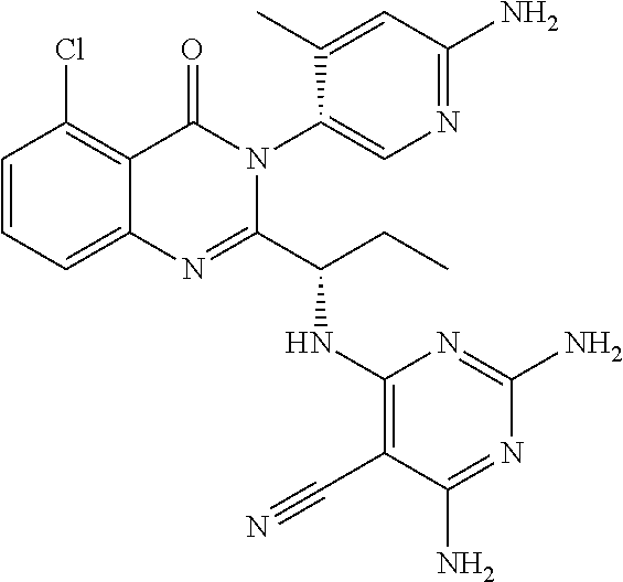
C1=CC=C2C(=C1Cl)C(=O)N(C1=CN=C(N)C=C1C)C(C(CC)NC1=C(C#N)C(N)=NC(N)=N1)=N2
